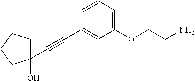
C1(C#CC2=CC(OCCN)=CC=C2)(O)CCCC1
